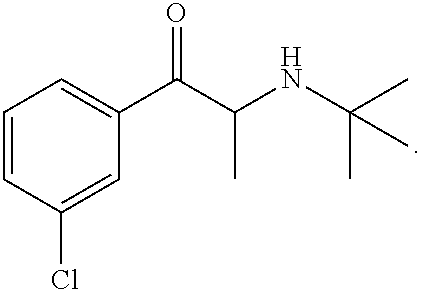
C1=CC(Cl)=CC(C(C(NC(C)(C)C)C)=O)=C1
